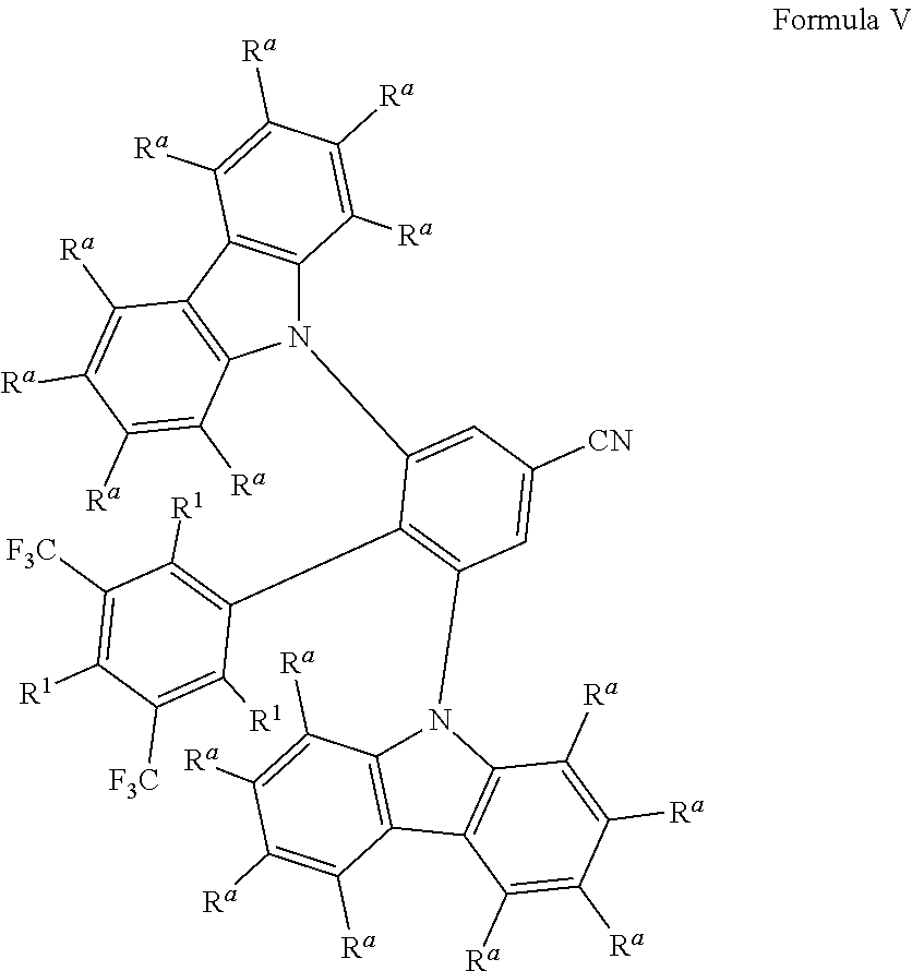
N1(C2=CC([CN])=CC(N3C4=C(C5=C3C([Ra])=C([Ra])C([Ra])=C5[Ra])C([Ra])=C([Ra])C([Ra])=C4[Ra])=C2C2=C([R1])C([F3C])=C([R1])C([F3C])=C2[R1])C2=C(C3=C1C([Ra])=C([Ra])C([Ra])=C3[Ra])C([Ra])=C([Ra])C([Ra])=C2[Ra]
